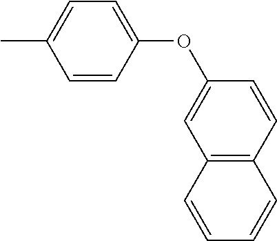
CC1=CC=C(OC2=CC3=C(C=C2)C=CC=C3)C=C1
